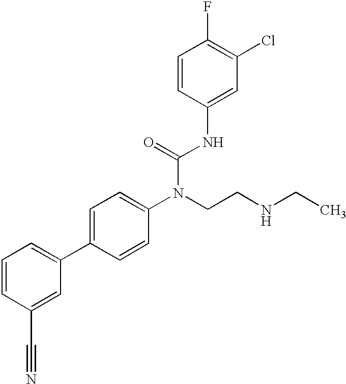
C1=CC(C#N)=CC(C2=CC=C(N(CCNCC)C(=O)NC3=CC(Cl)=C(F)C=C3)C=C2)=C1
